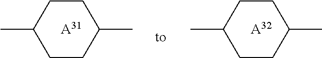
C1CC(C)CCC1C.[A31].C1CC(C)CCC1C.[A32]
